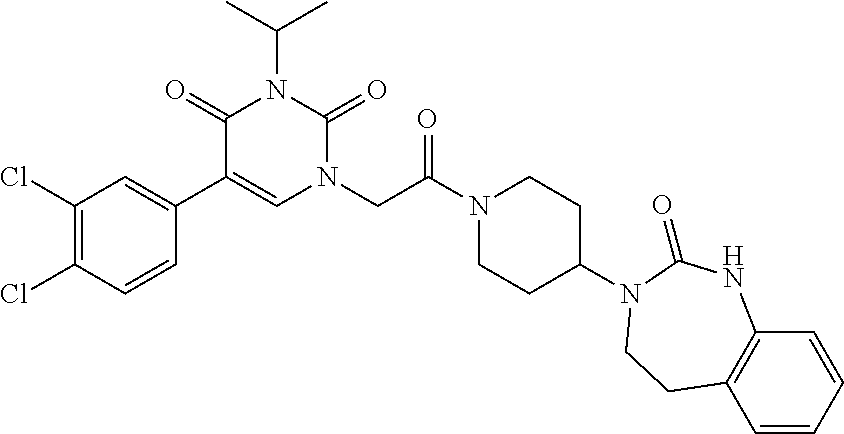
C1(Cl)=C(Cl)C=C(C2=CN(CC(N3CCC(N4C(=O)NC5=C(C=CC=C5)CC4)CC3)=O)C(=O)N(C(C)C)C2=O)C=C1
